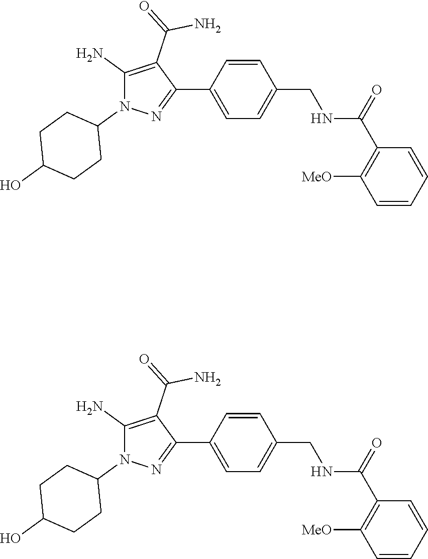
C1=CC(C2=NN(C3CCC(O)CC3)C(N)=C2C(N)=O)=CC=C1CNC(=O)C1=C([MeO])C=CC=C1.C1=CC(C2=NN(C3CCC(O)CC3)C(N)=C2C(N)=O)=CC=C1CNC(=O)C1=C([MeO])C=CC=C1
